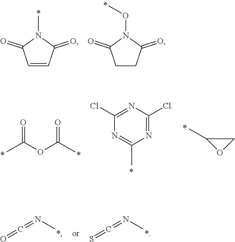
C1=CC(=O)N(C)C1=O.C1CC(=O)N(OC)C1=O.CC(OC(C)=O)=O.N1=C(Cl)N=C(Cl)N=C1C.CC1OC1.O=C=NC.S=C=NC
